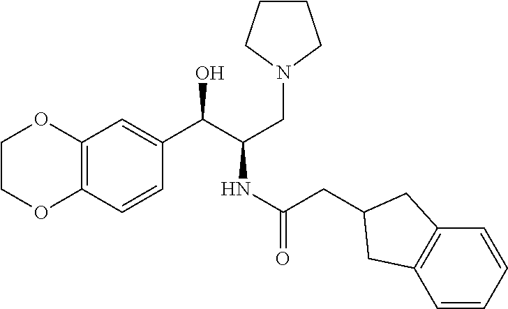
C12=C(C=CC(C(C(CN3CCCC3)NC(CC3CC4=C(C=CC=C4)C3)=O)O)=C1)OCCO2
